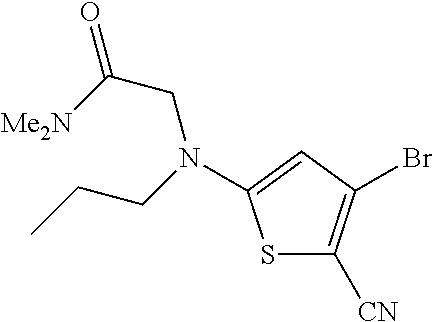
S1C([CN])=C(Br)C=C1N(CC([Me2N])=O)CCC
